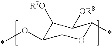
C1([R7O])C(O*)COC(*)C1[OR8]
